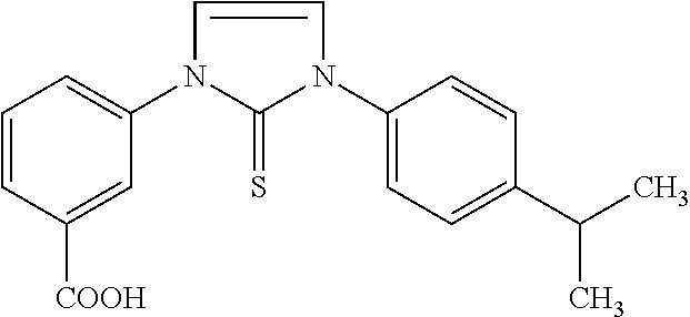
C1=CC([COOH])=CC(N2C(=S)N(C3=CC=C(C(C)C)C=C3)C=C2)=C1
